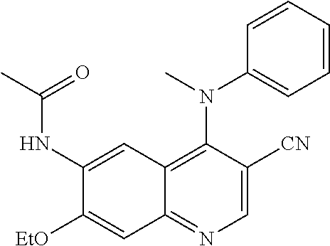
C1(NC(C)=O)=CC2=C(N(C3=CC=CC=C3)C)C([CN])=CN=C2C=C1[OEt]
